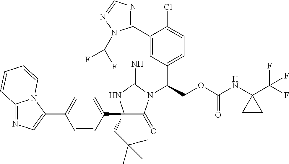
C1(C2=CC=C(C3(CC(C)(C)C)C(=O)N(C(COC(NC4(C(F)(F)F)CC4)=O)C4=CC=C(Cl)C(C5=NC=NN5C(F)F)=C4)C(=N)N3)C=C2)=CN=C2N1C=CC=C2
